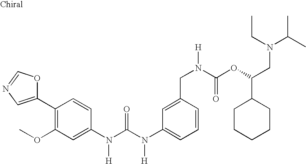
C1(C2=C(OC)C=C(N(C(N(C3=CC=CC(CN([H])C(OC(CN(C(C)C)CC)C4CCCCC4)=O)=C3)[H])=O)[H])C=C2)=CN=CO1
